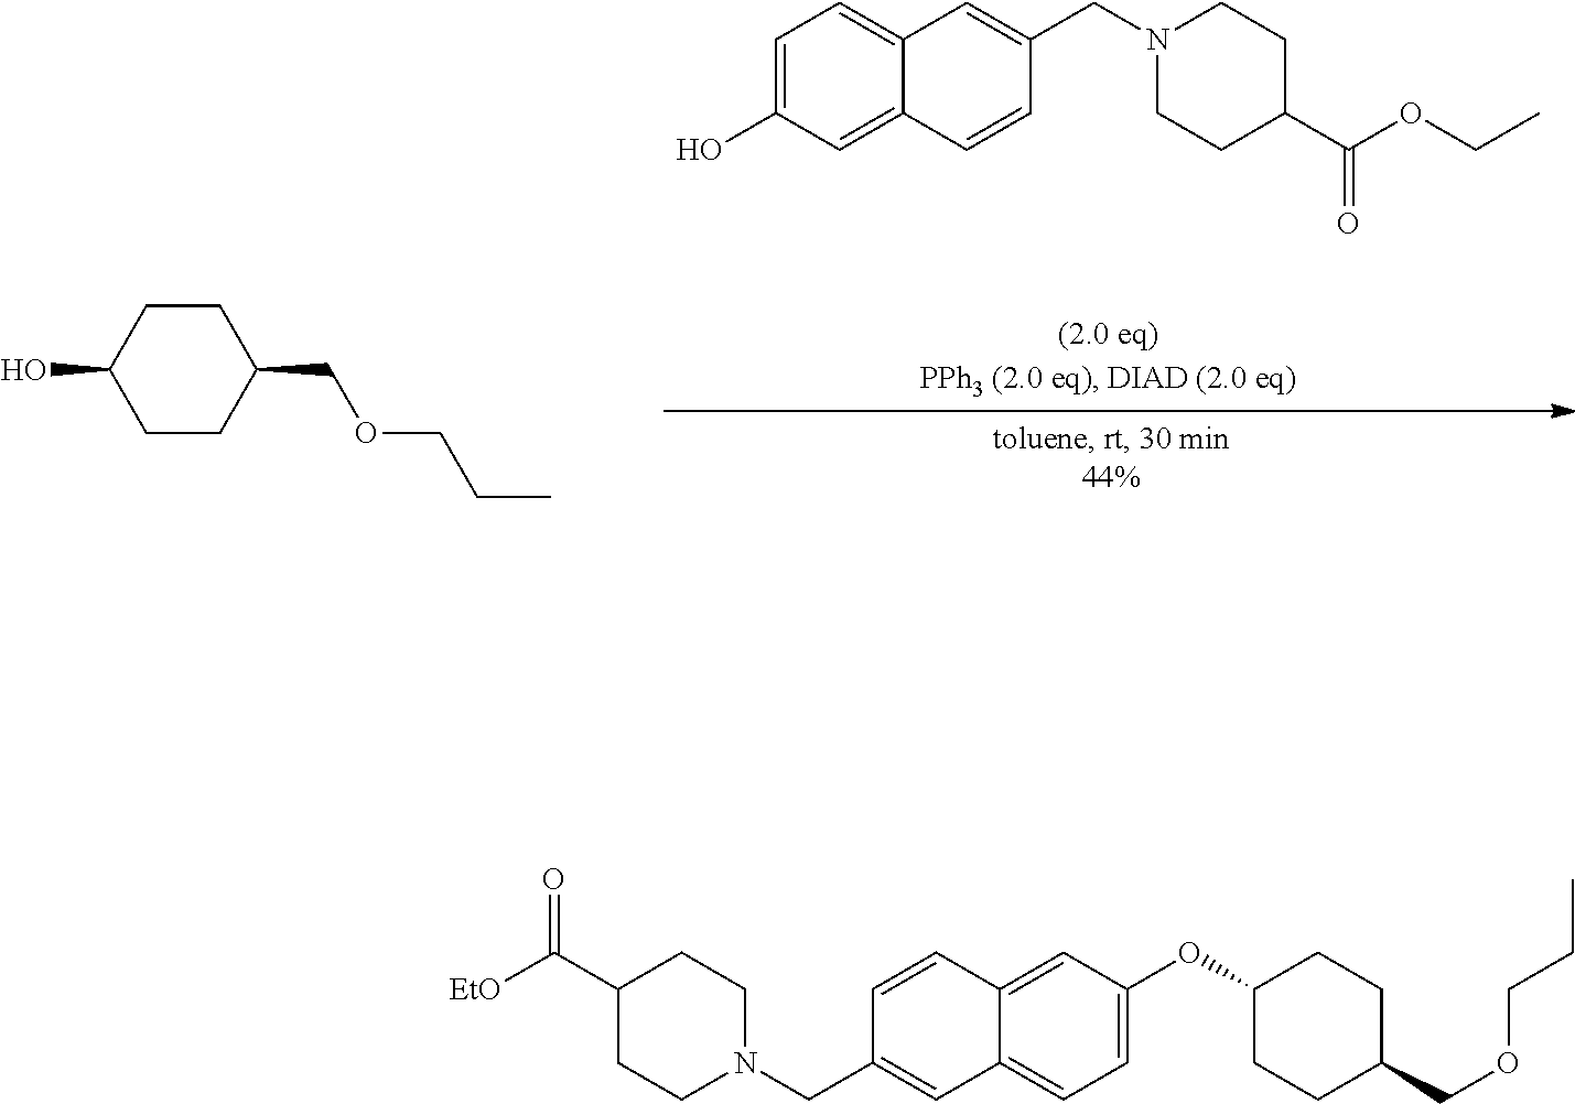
C1=C(O)C=C2C(=C1)C=C(CN1CCC(C(OCC)=O)CC1)C=C2.C1CC(O)CCC1COCCC.C1=CC2=CC(OC3CCC(COCCC)CC3)=CC=C2C=C1CN1CCC(C([EtO])=O)CC1
